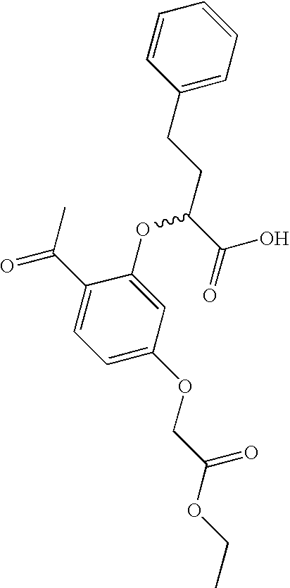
C1(CCC(C(=O)O)OC2=CC(OCC(OCC)=O)=CC=C2C(C)=O)=CC=CC=C1
